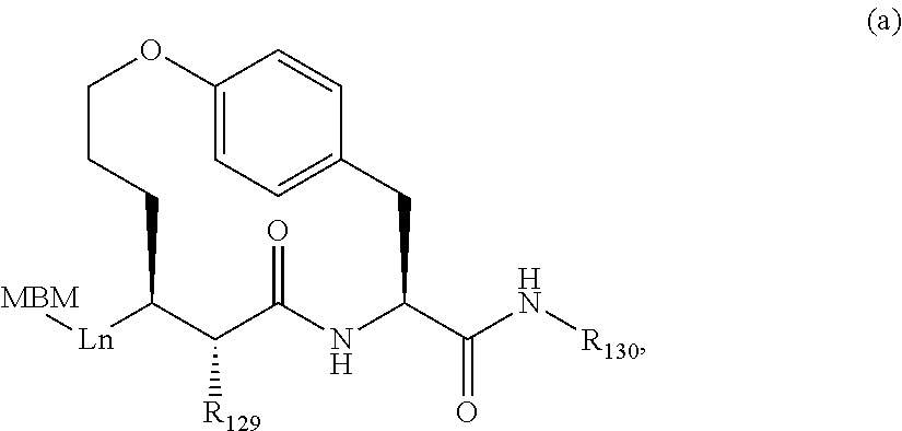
[Ln](C1C([R129])C(=O)NC(C(N[R130])=O)CC2=CC=C(OCCC1)C=C2)[MBM]
